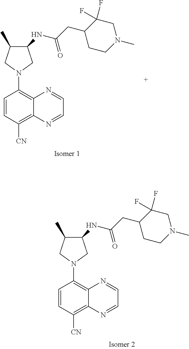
C1=CC([CN])=C2C(=C1N1CC(C)C(NC(CC3C(F)(F)CN(C)CC3)=O)C1)N=CC=N2.C1=CC([CN])=C2C(=C1N1CC(C)C(NC(CC3C(F)(F)CN(C)CC3)=O)C1)N=CC=N2
